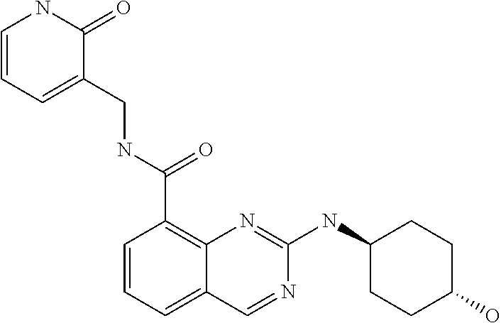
C1=CC=C2C(=C1C(NCC1=CC=CNC1=O)=O)N=C(NC1CCC(O)CC1)N=C2
